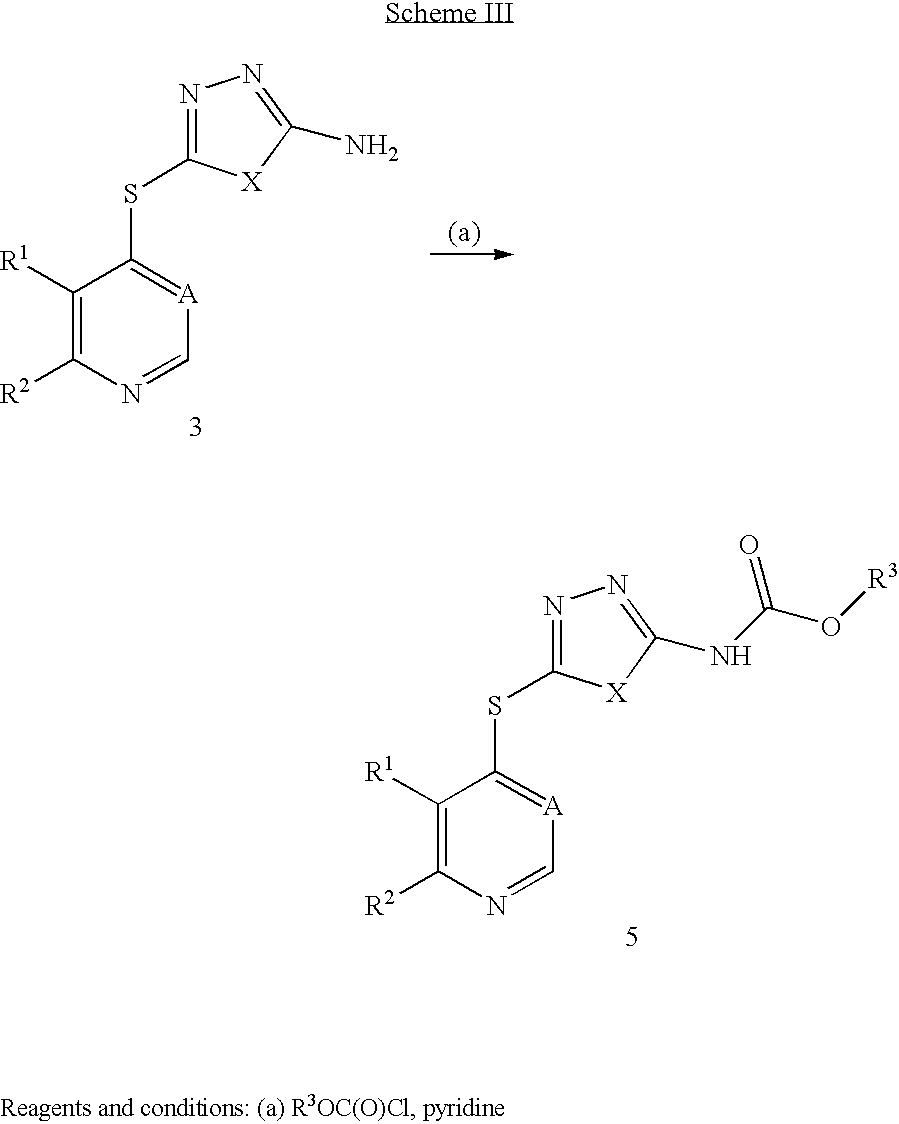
C1([R1])=C([R2])N=C[A]=C1SC1=NN=C(N)[X]1.C1([R1])=C([R2])N=C[A]=C1SC1=NN=C(NC(O[R3])=O)[X]1
